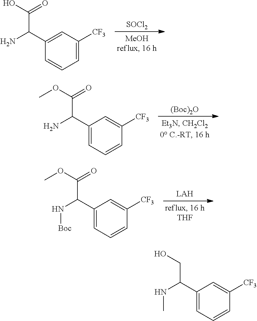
[SOCl2].C1=C([CF3])C=C(C(N)C(O)=O)C=C1.[(Boc)2O].C1=CC=C(C(N)C(OC)=O)C=C1[CF3].C1=CC=C(C(N[Boc])C(OC)=O)C=C1[CF3].C1=CC=C(C(NC)CO)C=C1[CF3]
